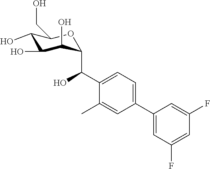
C1(O)C(O)C(O)C(C(C2=CC=C(C3=CC(F)=CC(F)=C3)C=C2C)O)OC1CO
